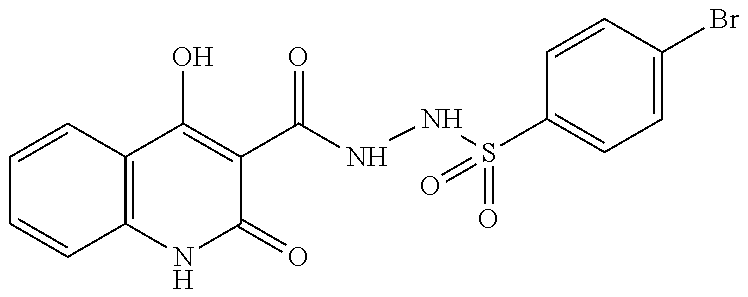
C1=CC2=C(C=C1)NC(=O)C(C(NNS(C1=CC=C(Br)C=C1)(=O)=O)=O)=C2O
